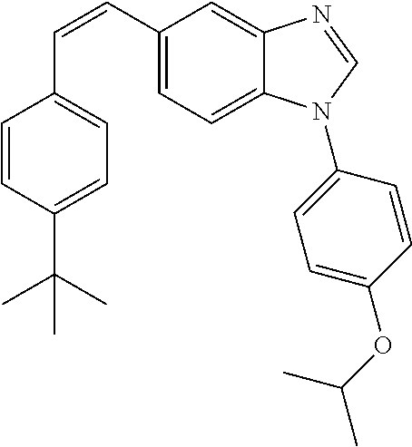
C(=CC1=CC=C2C(=C1)N=CN2C1=CC=C(OC(C)C)C=C1)C1=CC=C(C(C)(C)C)C=C1
